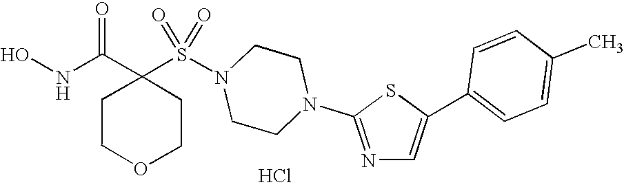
C1(S(N2CCN(C3=NC=C(C4=CC=C(C)C=C4)S3)CC2)(=O)=O)(C(NO)=O)CCOCC1.Cl
